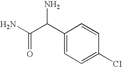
C1(C(C(N)=O)N)=CC=C([CI])C=C1
